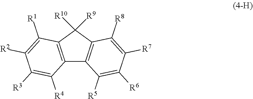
C12=C(C([R10])([R9])C3=C1C([R5])=C([R6])C([R7])=C3[R8])C([R1])=C([R2])C([R3])=C2[R4]
